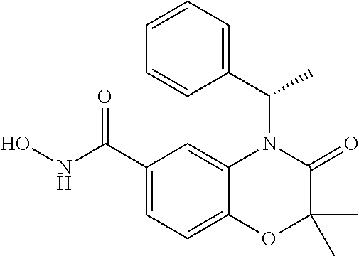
C1(C(NO)=O)=CC=C2C(=C1)N(C(C1=CC=CC=C1)C)C(=O)C(C)(C)O2
